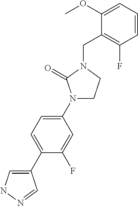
C1(C2=CC=C(N3CCN(CC4=C(F)C=CC=C4OC)C3=O)C=C2F)=CNN=C1
